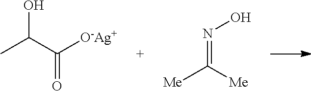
OC(C([O-Ag+])=O)C.N(=C([Me])[Me])O
